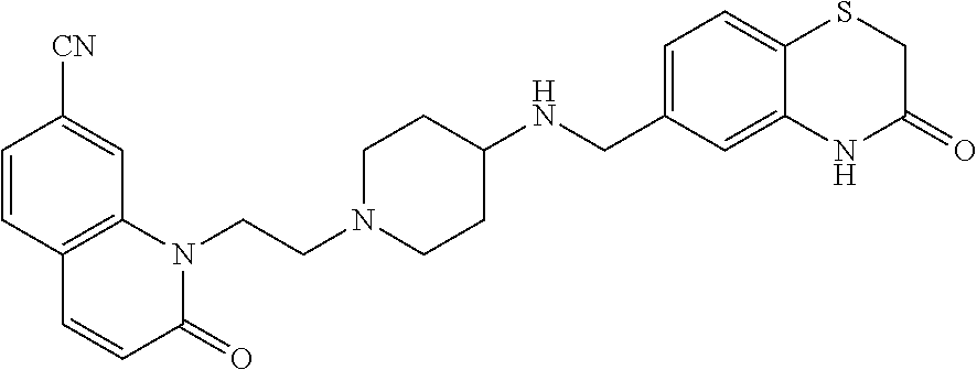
C1=CC2=C(C=C1[CN])N(CCN1CCC(NCC3=CC=C4C(=C3)NC(=O)CS4)CC1)C(=O)C=C2
